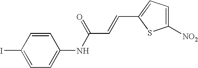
IC1=CC=C(NC(C=CC2=CC=C([NO2])S2)=O)C=C1
